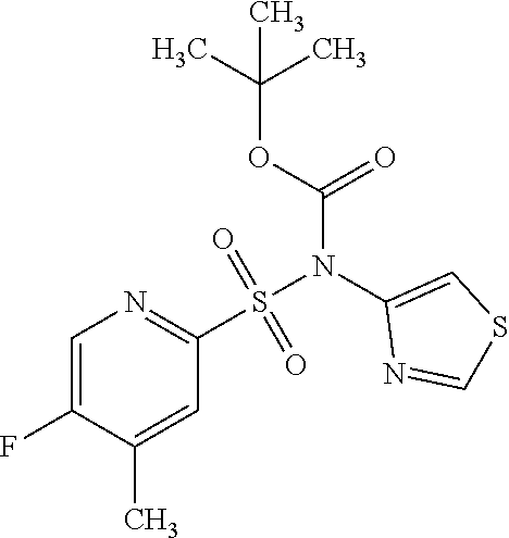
C1=C(F)C(C)=CC(S(N(C2=CSC=N2)C(=O)OC(C)(C)C)(=O)=O)=N1
